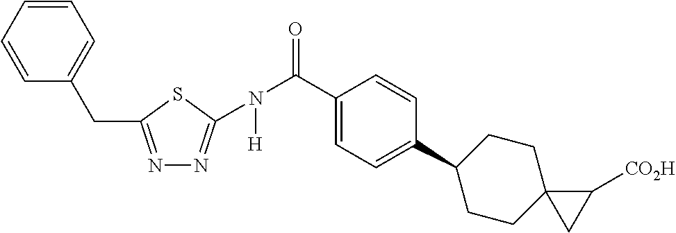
C1=CC=CC=C1CC1=NN=C(N([H])C(=O)C2=CC=C(C3CCC4(CC3)CC4[CO2H])C=C2)S1
